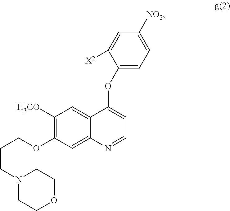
C1([H3CO])=C(OCCCN2CCOCC2)C=C2C(=C1)C(OC1=CC=C([NO2])C=C1[X2])=CC=N2
